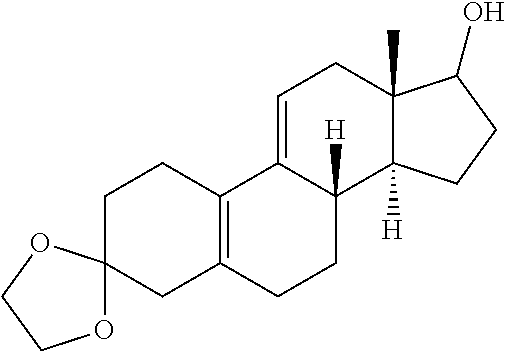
C1C2(CC3=C(C1)C1=CCC4(C)C([H])(C1([H])CC3)CCC4O)OCCO2
